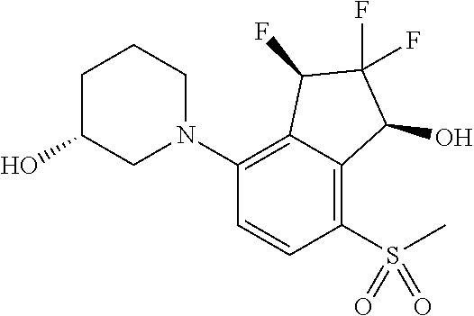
N1(C2=C3C(=C(S(C)(=O)=O)C=C2)C(O)C(F)(F)C3F)CCCC(O)C1
